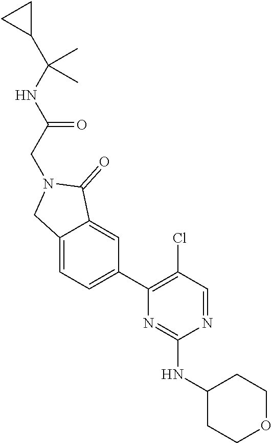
N1=CC(Cl)=C(C2=CC=C3C(=C2)C(=O)N(CC(NC(C)(C2CC2)C)=O)C3)N=C1NC1CCOCC1
